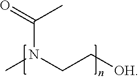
CN(CC[OH])C(C)=O
